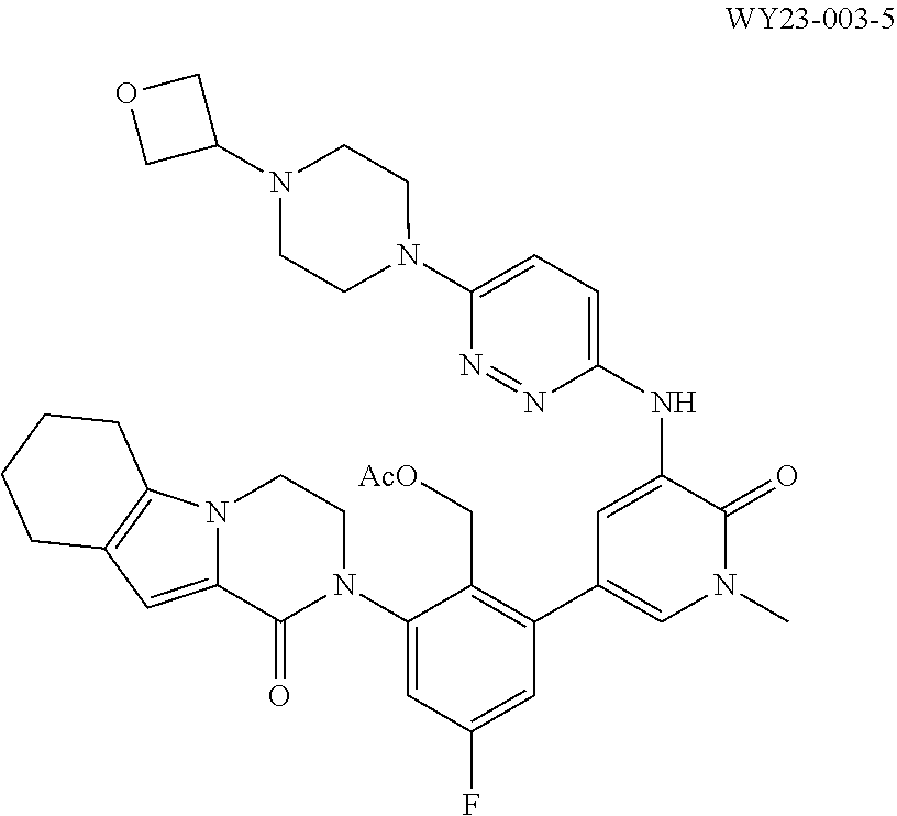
C1(N2CCN3C(=CC4=C3CCCC4)C2=O)=CC(F)=CC(C2=CN(C)C(=O)C(NC3=CC=C(N4CCN(C5COC5)CC4)N=N3)=C2)=C1C[AcO]
